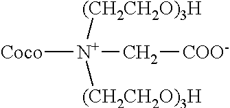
[Coco][N+](C[COO-])([(CH2CH2O)3H])[(CH2CH2O)3H]
